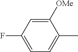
C1=C(F)C=C([OMe])C(C)=C1
